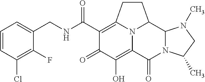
C1(CNC(C2=C3CCC4C5N(C(=O)C(=C(O)C2=O)N34)C(C)CN5C)=O)=CC=CC(Cl)=C1F
